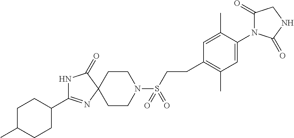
N1C(C2CCC(C)CC2)=NC2(C1=O)CCN(S(CCC1=C(C)C=C(N3C(=O)CNC3=O)C(C)=C1)(=O)=O)CC2
